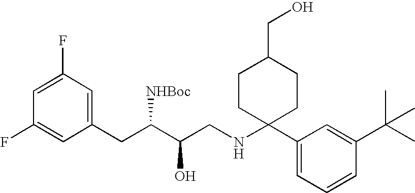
C1=C(F)C=C(CC(C(CNC2(C3=CC=CC(C(C)(C)C)=C3)CCC(CO)CC2)O)[NHBoc])C=C1F
